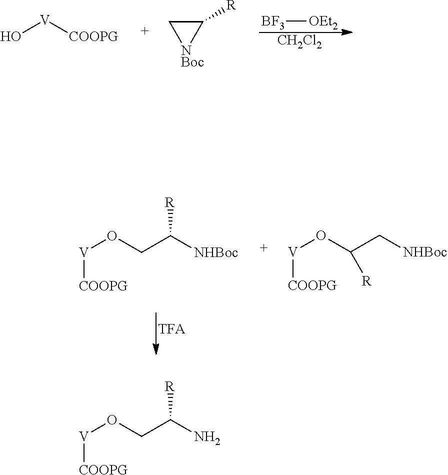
O[V][COOPG].C1([R])C[NBoc]1.[BF3][OEt2].[CH2Cl2].[V]([COOPG])OCC([NHBoc])[R].[V]([COOPG])OC(C[NHBoc])[R].[V]([COOPG])OCC(N)[R]
